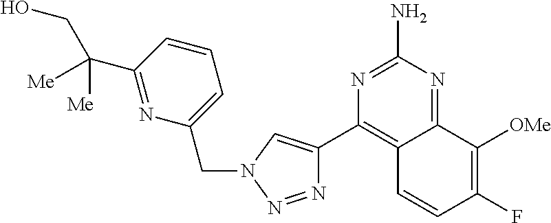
N1=NN(CC2=CC=CC(C(CO)([Me])[Me])=N2)C=C1C1=C2C(=NC(N)=N1)C([OMe])=C(F)C=C2
